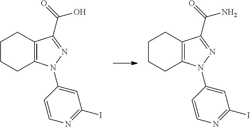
C1CCC2=C(C1)C(C(O)=O)=NN2C1=CC(I)=NC=C1.C1CCC2=C(C1)C(C(N)=O)=NN2C1=CC(I)=NC=C1
